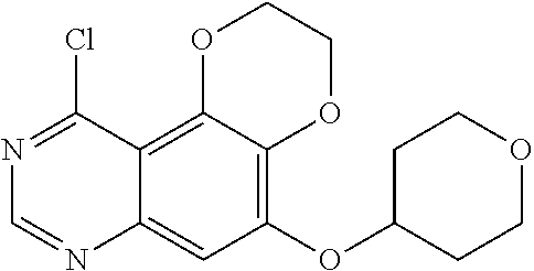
C12=CC(OC3CCOCC3)=C3C(=C1C(Cl)=NC=N2)OCCO3
